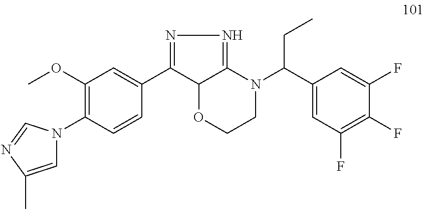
N1=C(C2=CC(OC)=C(N3C=C(C)N=C3)C=C2)C2C(=N1)N(C(C1=CC(F)=C(F)C(F)=C1)CC)CCO2
